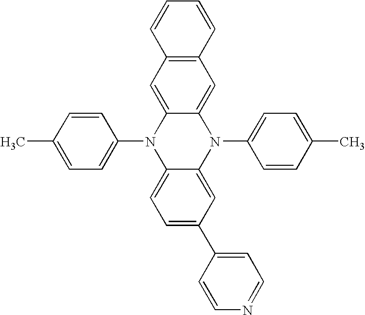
C1(N2C3=CC=C(C4=CC=NC=C4)C=C3N(C3=CC=C(C)C=C3)C3=CC4=C(C=C23)C=CC=C4)=CC=C(C)C=C1
